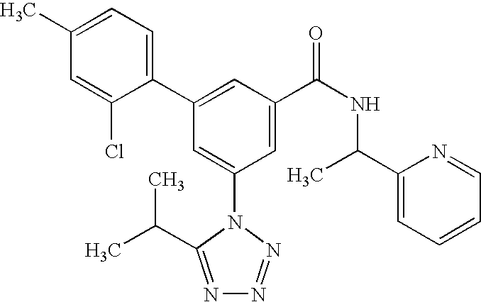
C1(C2=CC(C(NC(C3=CC=CC=N3)C)=O)=CC(N3C(C(C)C)=NN=N3)=C2)=CC=C(C)C=C1Cl
